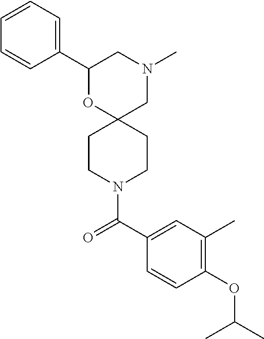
C1(C2=CC=CC=C2)OC2(CN(C)C1)CCN(C(C1=CC(C)=C(OC(C)C)C=C1)=O)CC2
